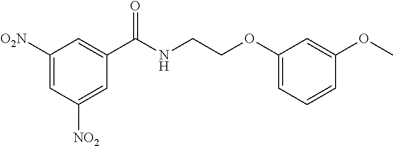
C1(C(NCCOC2=CC=CC(OC)=C2)=O)=CC([O2N])=CC([NO2])=C1
